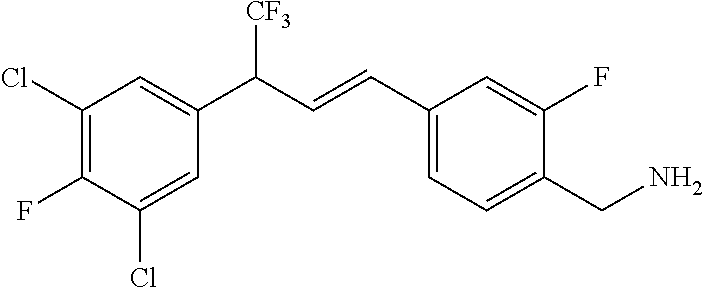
C1(Cl)=C(F)C(Cl)=CC(C(C=CC2=CC=C(CN)C(F)=C2)[CF3])=C1
